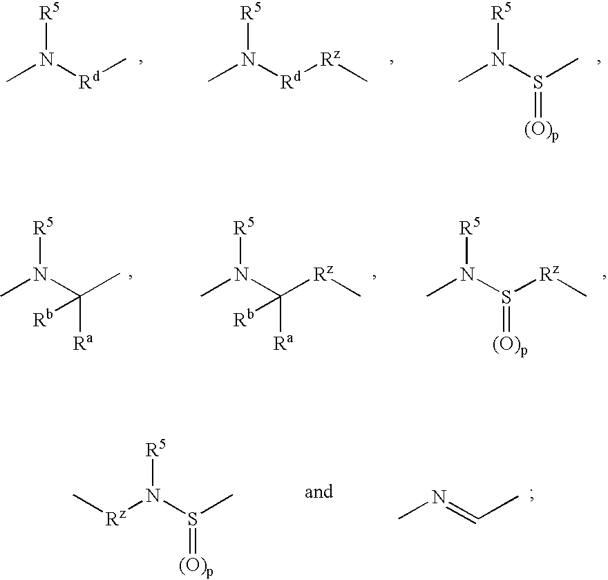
CN([Rd]C)[R5].CN([Rd][Rz]C)[R5].CN(S(C)=[(O)p])[R5].CN(C(C)([Ra])[Rb])[R5].CN(C([Rz]C)([Ra])[Rb])[R5].CN(S([Rz]C)=[(O)p])[R5].CN=CC.[Rz](N(S(C)=[(O)p])[R5])C
